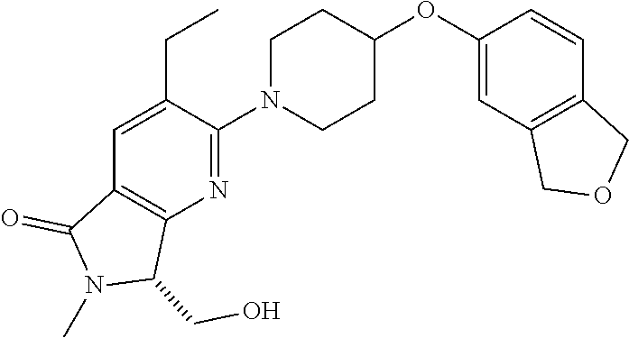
C1=C(CC)C(N2CCC(OC3=CC4=C(C=C3)COC4)CC2)=NC2=C1C(=O)N(C)C2CO
